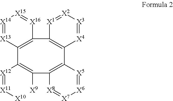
[X14]1=[X13]C2=C([X16]=[X15]1)C1=C([X4]=[X3][X2]=[X1]1)C1=C(C([X9])=C2[X12]=[X11][X10])[X8]=[X7][X6]=[X5]1
